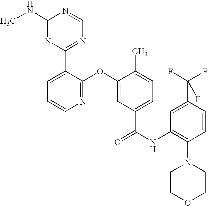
N1=C(OC2=CC(C(NC3=C(N4CCOCC4)C=CC(C(F)(F)F)=C3)=O)=CC=C2C)C(C2=NC=NC(NC)=N2)=CC=C1
